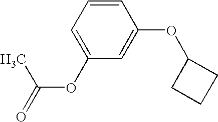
C1=CC=C(OC(C)=O)C=C1OC1CCC1
